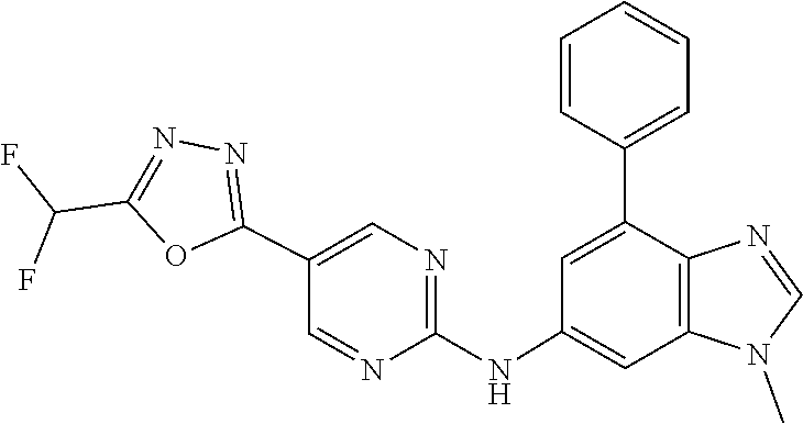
N1(C)C=NC2=C1C=C(NC1=NC=C(C3=NN=C(C(F)F)O3)C=N1)C=C2C1=CC=CC=C1
